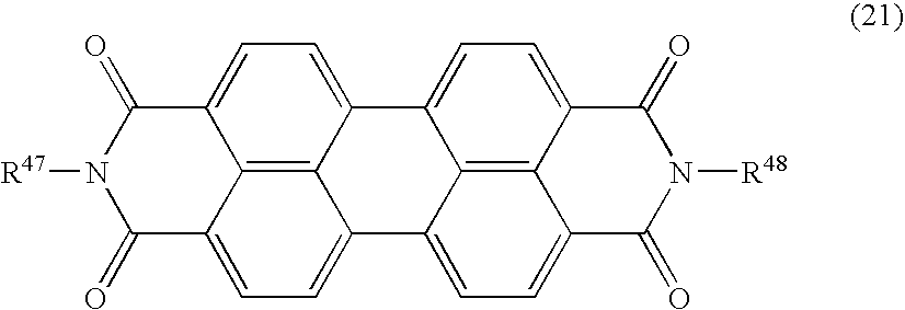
C12=CC=C3C4=C1C(=CC=C4C1=CC=C4C5=C1C3=CC=C5C(=O)N([R48])C4=O)C(=O)N([R47])C2=O
